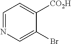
C1=NC=C(Br)C([CO2H])=C1
